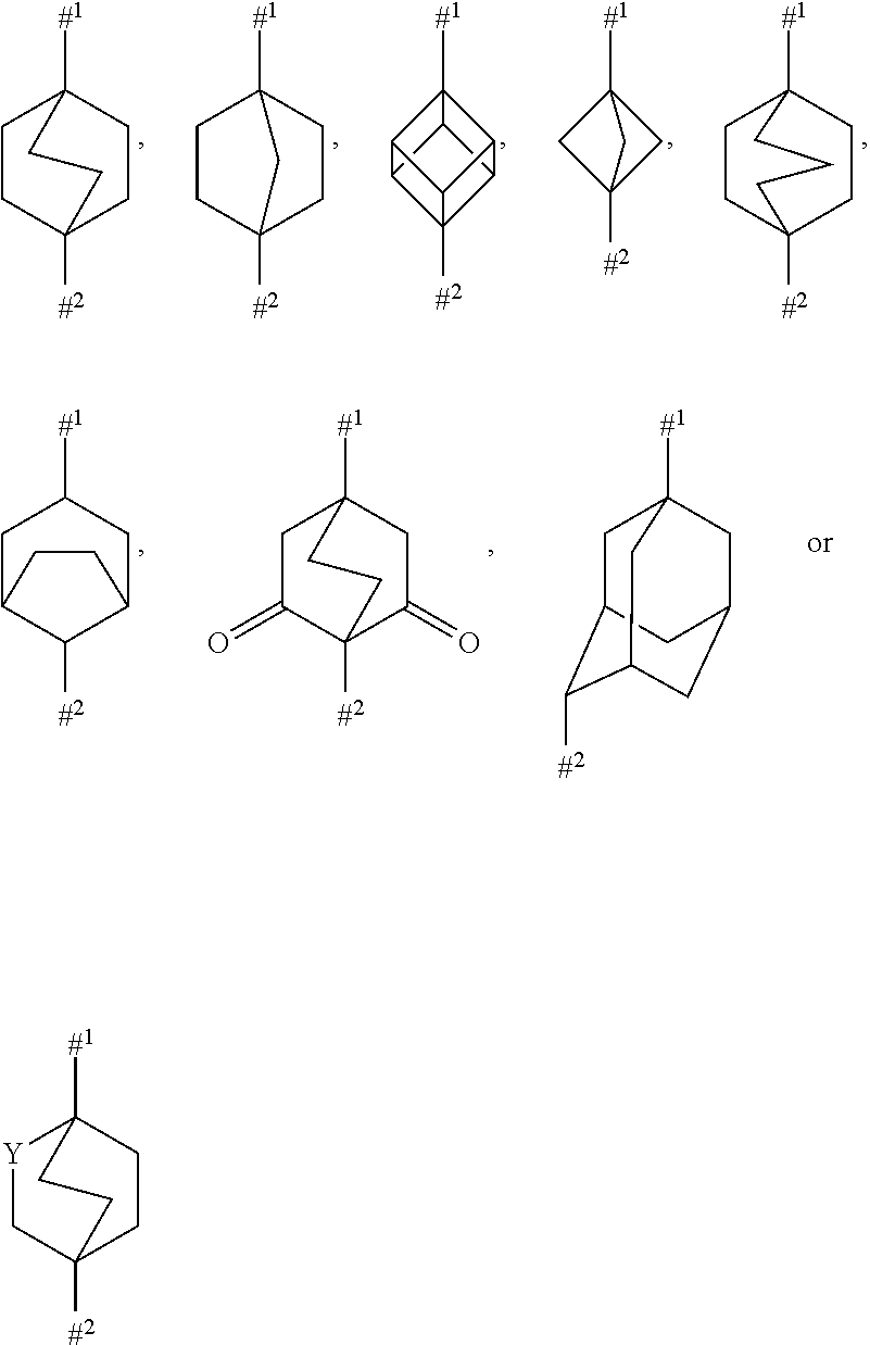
C1CC2([#2])CCC1([#1])CC2.C1CC2([#2])CCC1([#1])C2.C12([#1])C3C4C5([#2])C3C1C5C24.C12([#1])CC([#2])(C1)C2.C1CC2([#2])CCC1([#1])CCC2.[#1]C12CC(=O)C([#2])(C(=O)C1)CC2.[#1]C1CC2C([#2])C(C1)CC2.[#1]C12CC3C([#2])C(CC(C1)C3)C2.[#1]C12[Y]CC([#2])(CC1)CC2
